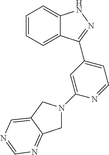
C1=CC=C2C(=C1)NN=C2C1=CC=NC(N2CC3=NC=NC=C3C2)=C1
